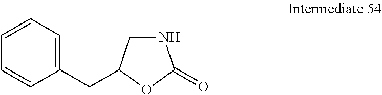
C1NC(=O)OC1CC1=CC=CC=C1
